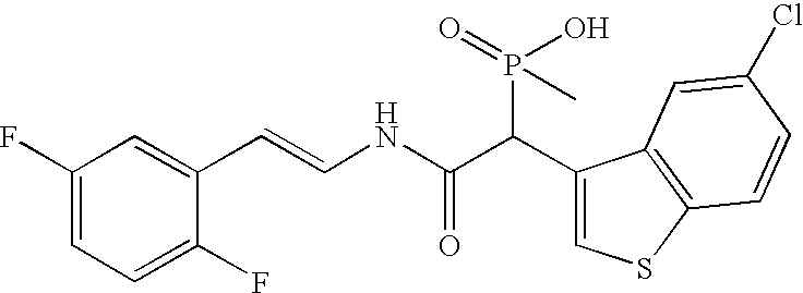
C1(F)=CC=C(F)C(C=CNC(C(C2=CSC3=C2C=C(Cl)C=C3)P(O)(=O)C)=O)=C1
